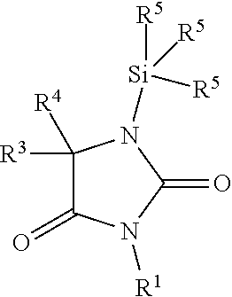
C1([R3])([R4])C(=O)N([R1])C(=O)N1[Si]([R5])([R5])[R5]
